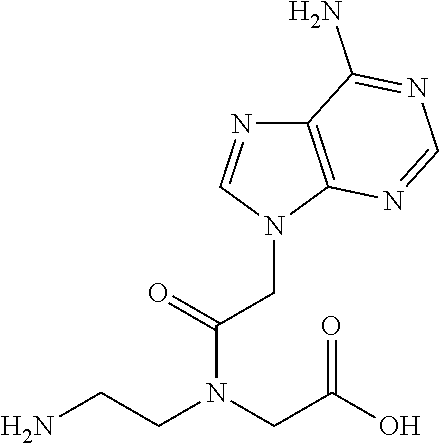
NCCN(CC(O)=O)C(=O)CN1C2=C(N=C1)C(N)=NC=N2
